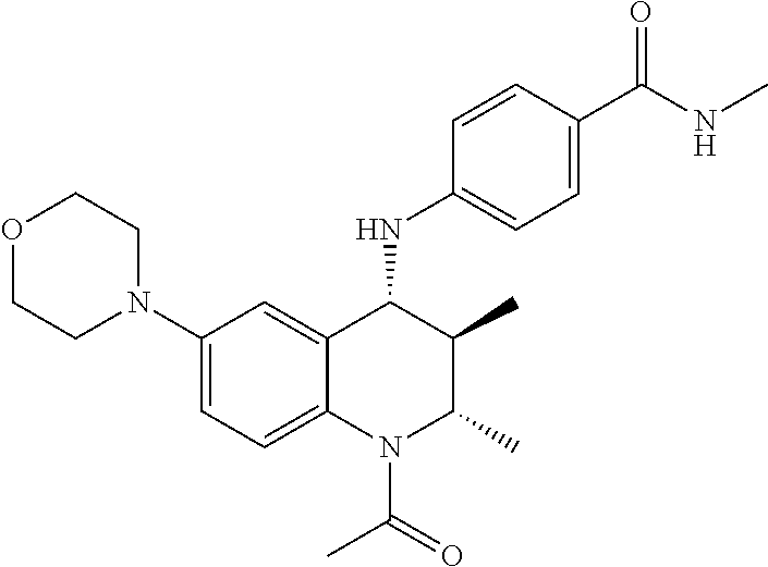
C1(N2CCOCC2)=CC=C2C(=C1)C(NC1=CC=C(C(NC)=O)C=C1)C(C)C(C)N2C(C)=O
